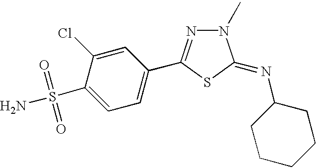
C1=C(S(N)(=O)=O)C(Cl)=CC(C2=NN(C)C(=NC3CCCCC3)S2)=C1
